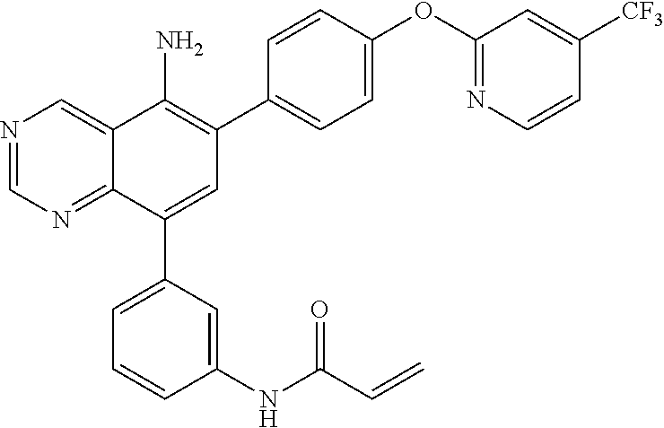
N1=CN=C2C(=C1)C(N)=C(C1=CC=C(OC3=NC=CC([CF3])=C3)C=C1)C=C2C1=CC=CC(NC(C=C)=O)=C1
